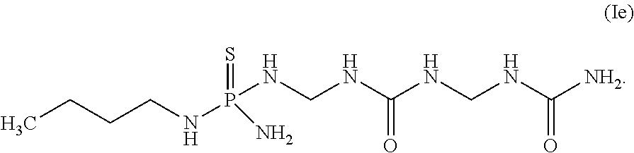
CCCCNP(=S)(NCNC(NCNC([NH2])=O)=O)N
